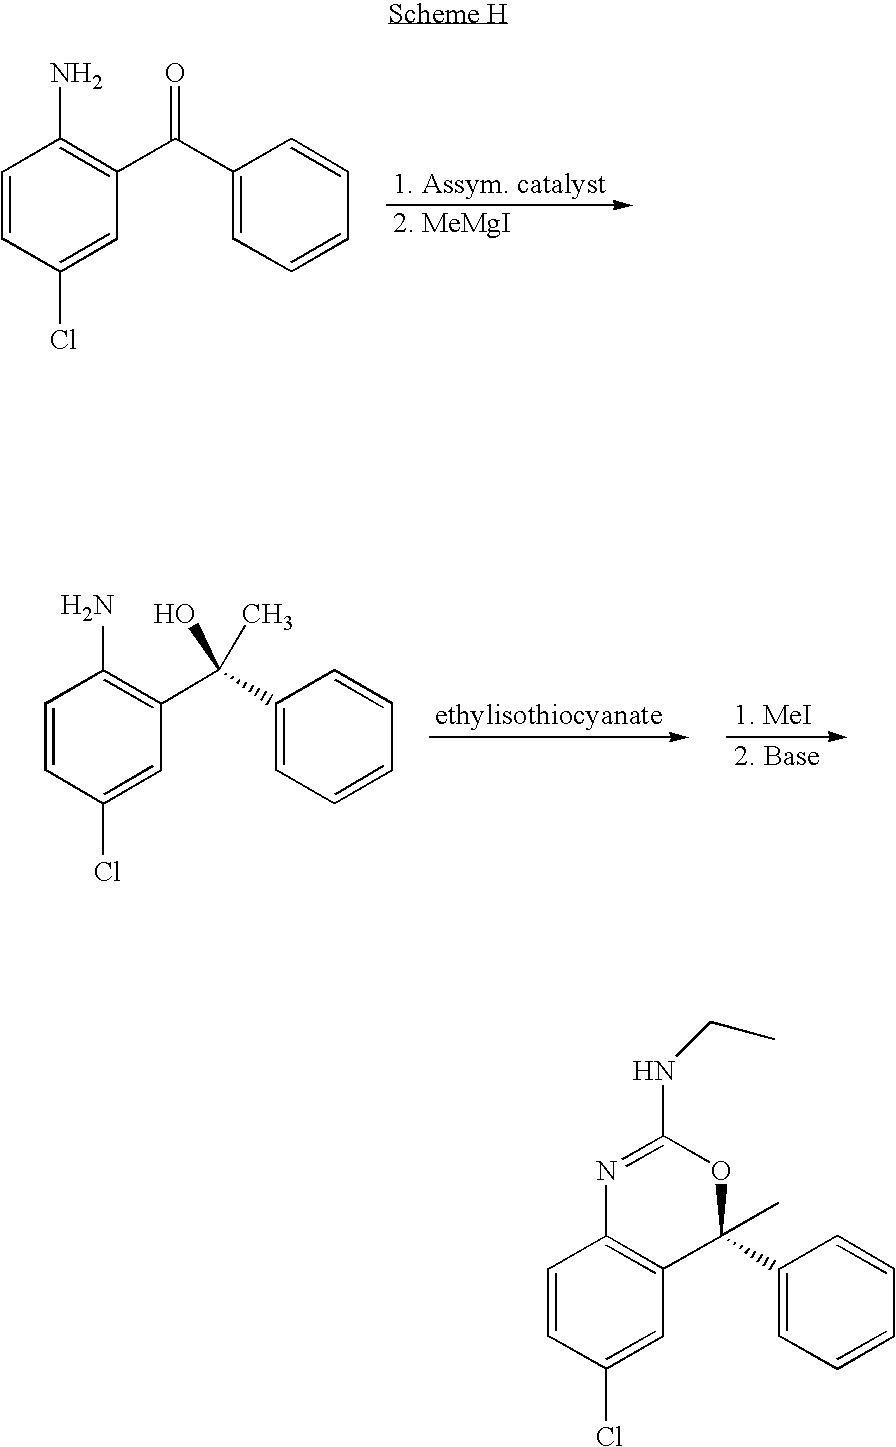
C1=CC(Cl)=CC(C(=O)C2=CC=CC=C2)=C1N.C1=CC(Cl)=CC(C(C2=CC=CC=C2)(O)C)=C1N.C1=CC(Cl)=CC2=C1N=C(NCC)OC2(C1=CC=CC=C1)C
